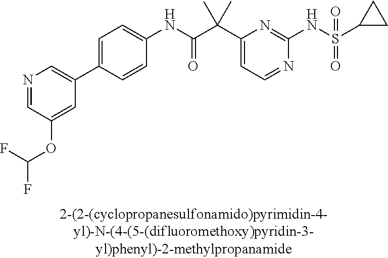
C1(NC(=O)C(C2=CC=NC(NS(=O)(=O)C3CC3)=N2)(C)C)=CC=C(C2=CN=CC(OC(F)F)=C2)C=C1
